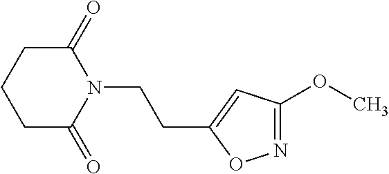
C(CN1C(=O)CCCC1=O)C1=CC(OC)=NO1
